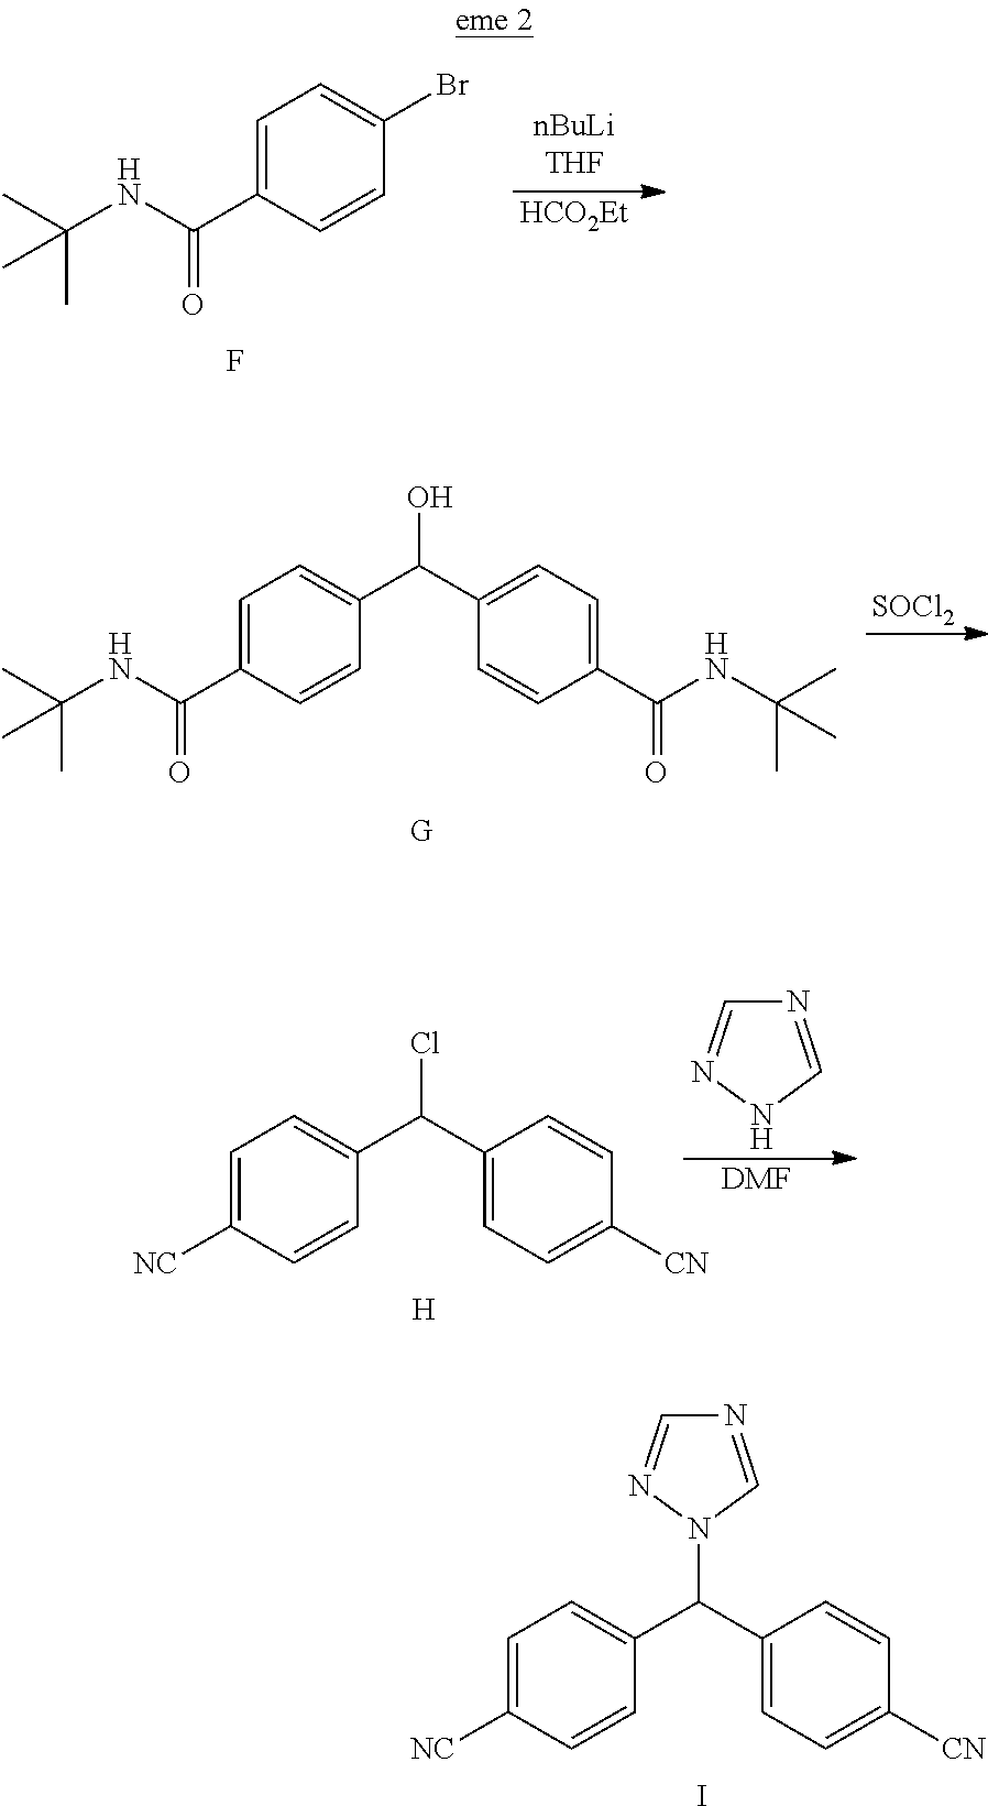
C1=C(C(NC(C)(C)C)=O)C=CC(Br)=C1.F.[HCO2Et].C1=C(C(NC(C)(C)C)=O)C=CC(C(C2=CC=C(C(NC(C)(C)C)=O)C=C2)O)=C1.[G].[SOCl2].C1=C([NC])C=CC(C(C2=CC=C([CN])C=C2)Cl)=C1.[DMF].N1=CNN=C1.[H].C1=C([NC])C=CC(C(C2=CC=C([CN])C=C2)N2C=NC=N2)=C1.I
